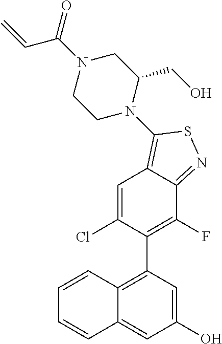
C12=C(C3=C(F)C4=NSC(N5C(CO)CN(C(C=C)=O)CC5)=C4C=C3Cl)C=C(O)C=C1C=CC=C2
